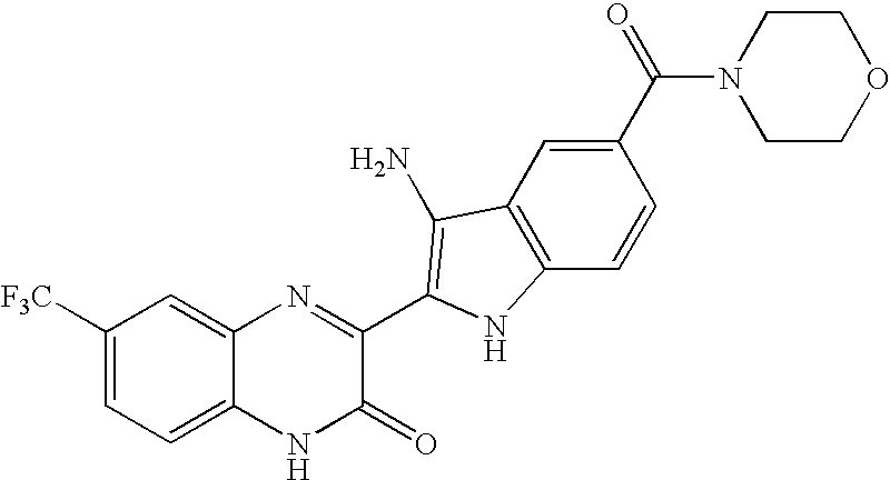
C1=C2C(=CC([F3C])=C1)N=C(C1=C(N)C3=C(C=CC(C(=O)N4CCOCC4)=C3)N1)C(=O)N2
